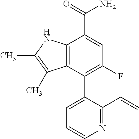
C12=C(NC(C)=C1C)C(C(=O)N)=CC(F)=C2C1=CC=CN=C1C=C
